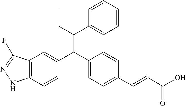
C12=C(C=CC(C(C3=CC=C(C=CC(O)=O)C=C3)=C(CC)C3=CC=CC=C3)=C1)NN=C2F
